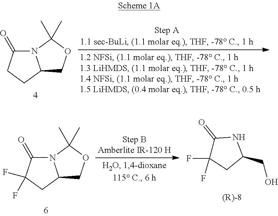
N12C(=O)CCC1COC2(C)C.N12C(=O)C(F)(F)CC1COC2(C)C.C1(CO)NC(=O)C(F)(F)C1
